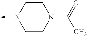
N1(->C)CCN(C(=O)C)CC1
